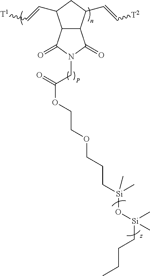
C12C(C(C=C[T2])CC1C=C[T1])C(=O)N(CC(OCCOCCC[Si](C)(C)O[Si](C)(C)CCCC)=O)C2=O
